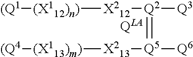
[(Q1][(X112)n)][X212][Q2](=[Q5]([X213][(X113)m)][(Q4])[Q6])[Q3]
